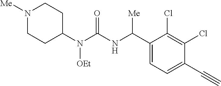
C1(N(C(NC(C2=CC=C(C#C)C(Cl)=C2Cl)[Me])=O)[OEt])CCN([Me])CC1
